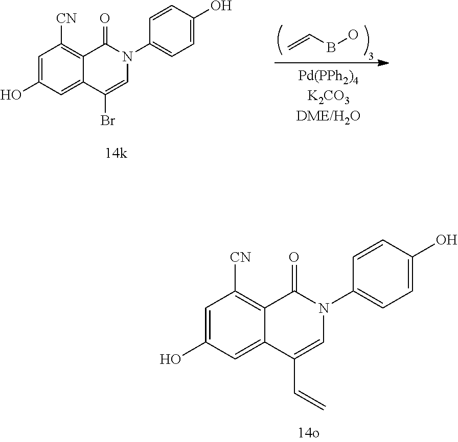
C1=C(O)C=C2C(=C1[CN])C(=O)N(C1=CC=C(O)C=C1)C=C2Br.C=CBO.C1=C(O)C=C2C(=C1[CN])C(=O)N(C1=CC=C(O)C=C1)C=C2C=C
